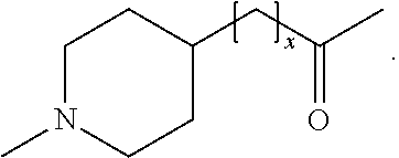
C1N(C)CCC(CC(C)=O)C1
